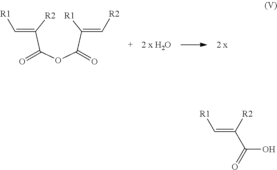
[R1]C(C(OC(C([R2])=C[R1])=O)=O)=C[R2].C(=C([R2])C(O)=O)[R1]
